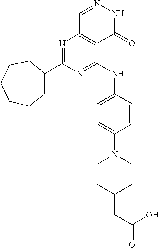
N1=C(C2CCCCCC2)N=C(NC2=CC=C(N3CCC(CC(=O)O)CC3)C=C2)C2=C1C=NNC2=O
